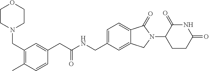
C1=C(CNC(CC2=CC(CN3CCOCC3)=C(C)C=C2)=O)C=C2C(=C1)C(=O)N(C1CCC(=O)NC1=O)C2
